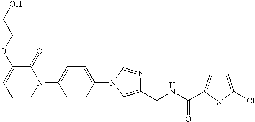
C1=C(N2C(=O)C(OCCO)=CC=C2)C=CC(N2C=NC(CNC(=O)C3=CC=C(Cl)S3)=C2)=C1
